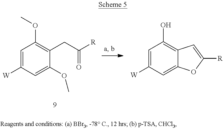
C1=C([W])C=C(OC)C(CC(=O)[R])=C1OC.C1=C([W])C=C2C(=C1O)C=C([R])O2
